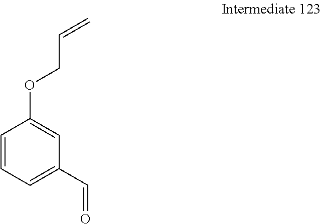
C1=CC=C(C=O)C=C1OCC=C
